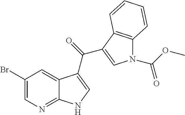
C1(Br)=CN=C2C(=C1)C(C(=O)C1=CN(C(OC)=O)C3=C1C=CC=C3)=CN2
